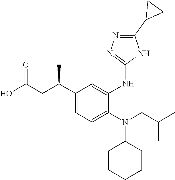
C1(C(CC(O)=O)C)=CC=C(N(C2CCCCC2)CC(C)C)C(NC2=NN=C(C3CC3)N2)=C1
